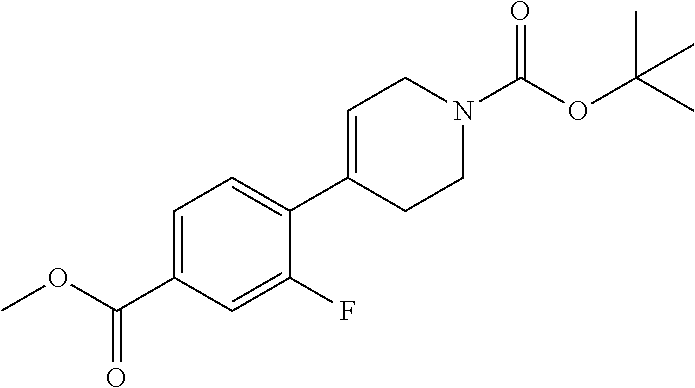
C1(C(OC)=O)=CC=C(C2=CCN(C(OC(C)(C)C)=O)CC2)C(F)=C1
